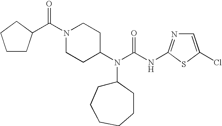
C1=C(Cl)SC(NC(N(C2CCN(C(C3CCCC3)=O)CC2)C2CCCCCC2)=O)=N1
